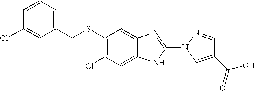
C1(SCC2=CC=CC(Cl)=C2)=C(Cl)C=C2C(=C1)N=C(N1C=C(C(=O)O)C=N1)N2
